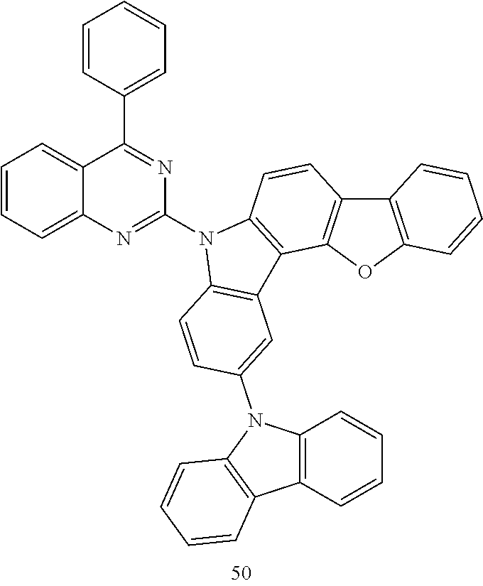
C1=CC=C2C(=C1)C(C1=CC=CC=C1)=NC(N1C3=C(C4=C(C5=C(O4)C=CC=C5)C=C3)C3=C1C=CC(N1C4=C(C=CC=C4)C4=C1C=CC=C4)=C3)=N2
